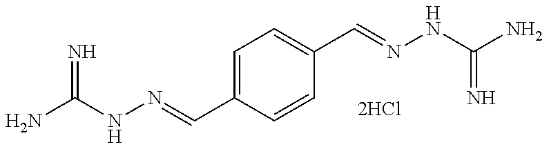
NC(NN=CC1=CC=C(C=NNC(N)=N)C=C1)=N
